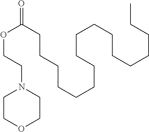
C1COCCN1CCOC(CCCCCCCCCCCCCCCCC)=O
